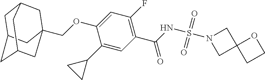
C12CC3CC(COC4=CC(F)=C(C(=O)NS(=O)(=O)N5CC6(C5)CCO6)C=C4C4CC4)(CC(C3)C1)C2
